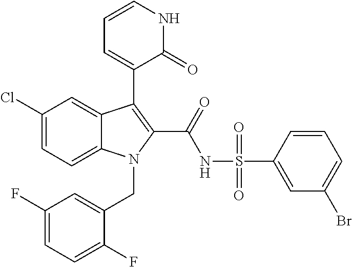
C1(Cl)=CC=C2C(=C1)C(C1=CC=CNC1=O)=C(C(=O)NS(=O)(=O)C1=CC(Br)=CC=C1)N2CC1=CC(F)=CC=C1F
